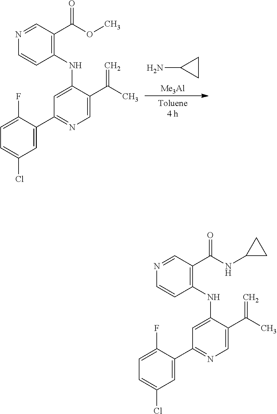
N1=CC(C(OC)=O)=C(NC2=CC(C3=CC(Cl)=CC=C3F)=NC=C2C(C)=C)C=C1.[Me3Al].NC1CC1.N1=CC(C(NC2CC2)=O)=C(NC2=CC(C3=CC(Cl)=CC=C3F)=NC=C2C(C)=C)C=C1
